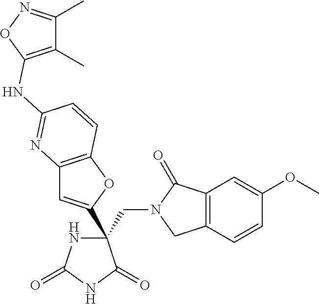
C(C1(C2=CC3=C(O2)C=CC(NC2=C(C)C(C)=NO2)=N3)NC(=O)NC1=O)N1CC2=C(C1=O)C=C(OC)C=C2
